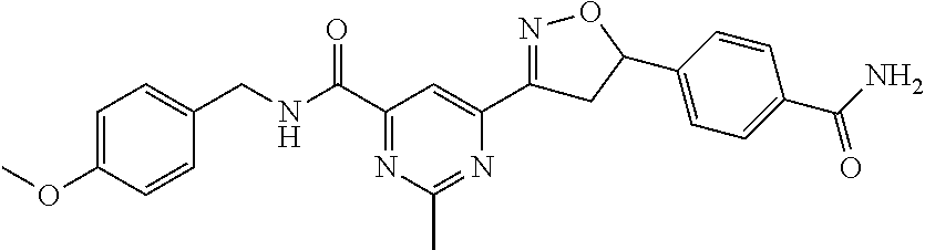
C1=C(OC)C=CC(CNC(C2=NC(C)=NC(C3=NOC(C4=CC=C(C(=O)N)C=C4)C3)=C2)=O)=C1
